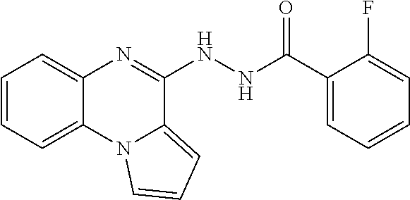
C1=CC=C2C(=C1)N=C(NNC(C1=CC=CC=C1F)=O)C1=CC=CN21
